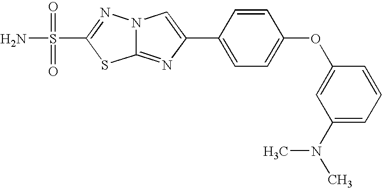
C12=NC(C3=CC=C(OC4=CC(N(C)C)=CC=C4)C=C3)=CN1N=C(S(N)(=O)=O)S2
